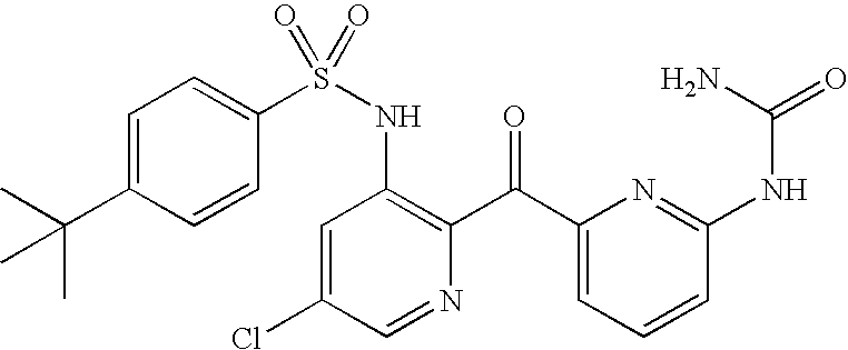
C1=C(C(C)(C)C)C=CC(S(NC2=C(C(C3=CC=CC(NC(N)=O)=N3)=O)N=CC(Cl)=C2)(=O)=O)=C1
